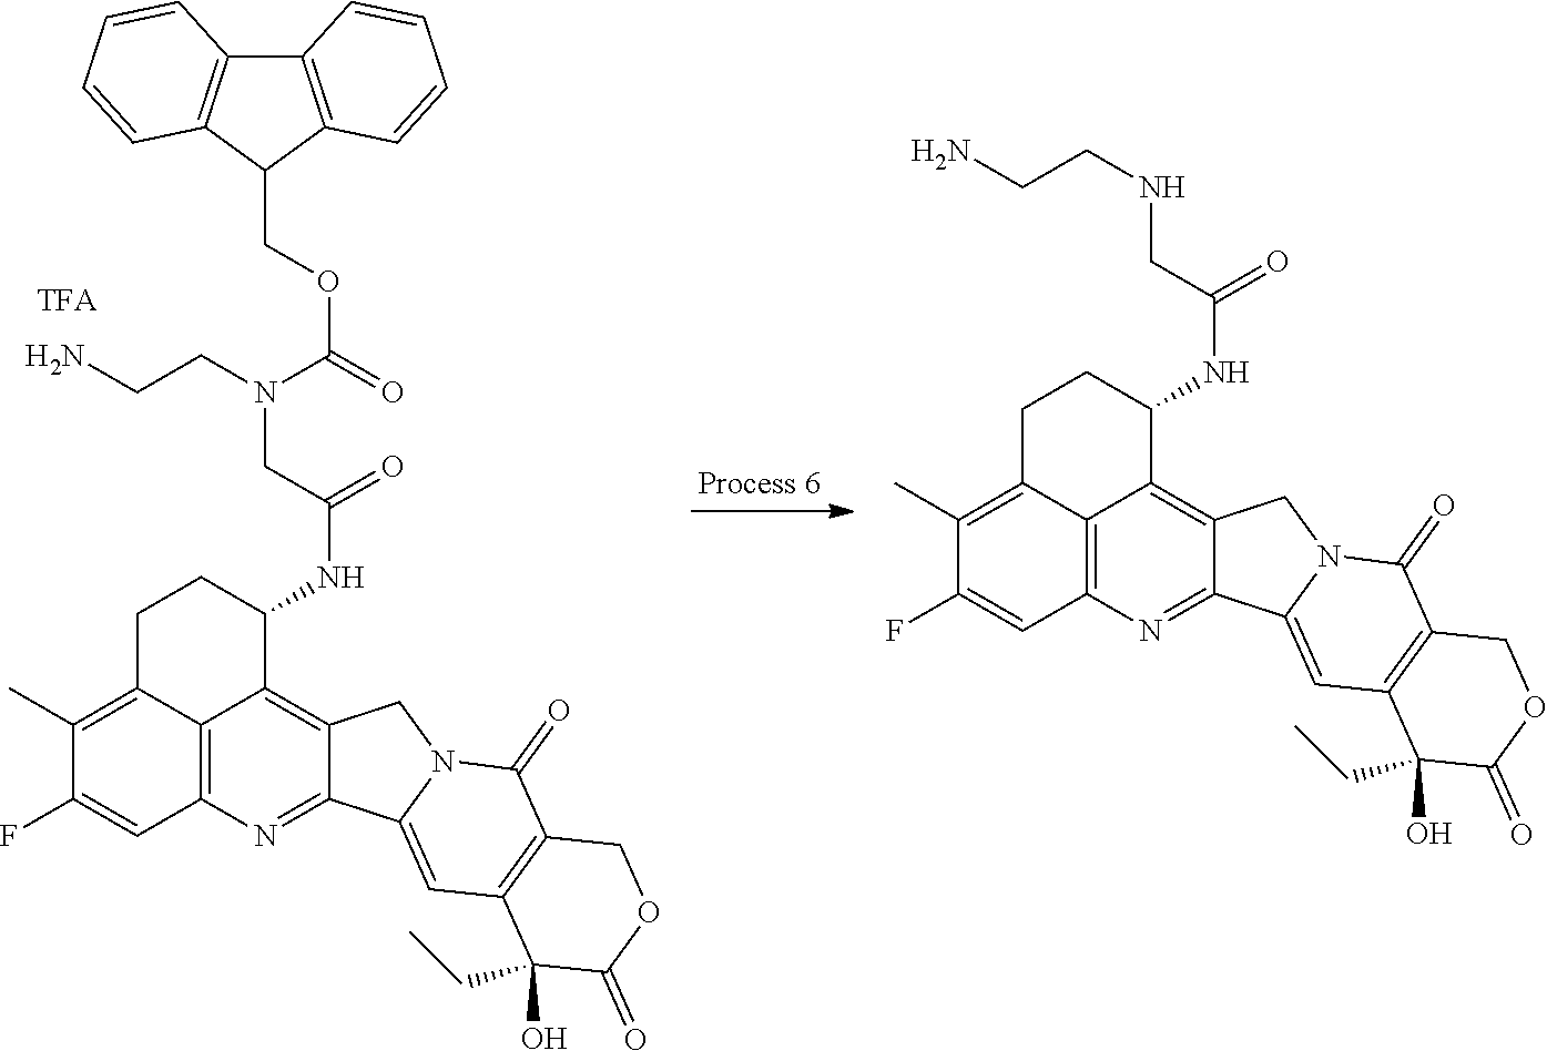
C12=C(C(COC(=O)N(CCN)CC(NC3CCC4=C(C)C(F)=CC5=C4C3=C3C(=N5)C4=CC5=C(C(=O)N4C3)COC(=O)C5(O)CC)=O)C3=C1C=CC=C3)C=CC=C2.N(CCN)CC(NC1CCC2=C(C)C(F)=CC3=C2C1=C1C(=N3)C2=CC3=C(C(=O)N2C1)COC(=O)C3(O)CC)=O
